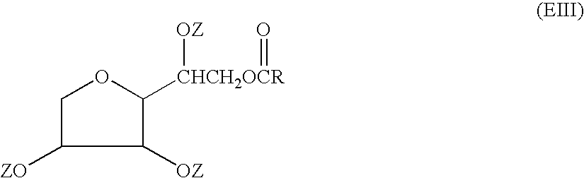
C1([OZ])C([CHCH2OCR]([OZ])=O)OCC1[ZO]
